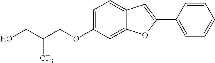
C1=C(OCC(CO)[CF3])C=C2C(=C1)C=C(C1=CC=CC=C1)O2
